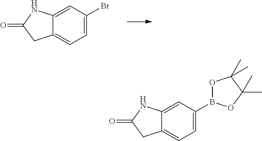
C12=CC(Br)=CC=C1CC(=O)N2.C12=CC(B3OC(C)(C)C(C)(C)O3)=CC=C1CC(=O)N2
